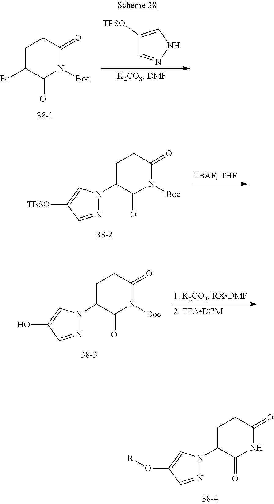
C1C(Br)C(=O)N([Boc])C(=O)C1.C1([TBSO])=CNN=C1.C1C(N2N=CC([TBSO])=C2)C(=O)N([Boc])C(=O)C1.C1C(N2N=CC(O)=C2)C(=O)N([Boc])C(=O)C1.C1C(N2N=CC(O[R])=C2)C(=O)NC(=O)C1
